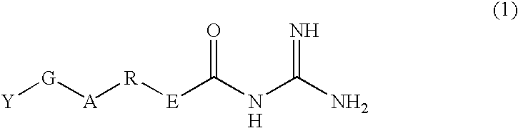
[Y][G][A][R][E]C(NC(N)=N)=O.[H]
